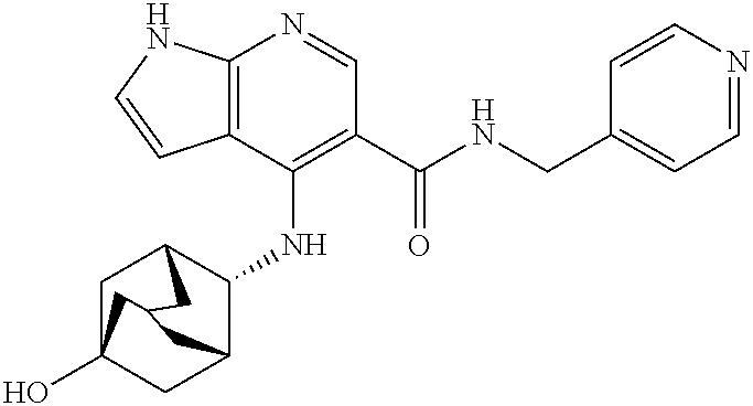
C12=C(C(NC3C4CC5(O)CC3CC(C5)C4)=C(C(NCC3=CC=NC=C3)=O)C=N1)C=CN2
